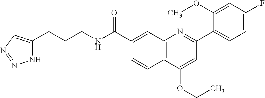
C1(C(NCCCC2=CN=NN2)=O)=CC2=C(C=C1)C(OCC)=CC(C1=CC=C(F)C=C1OC)=N2
